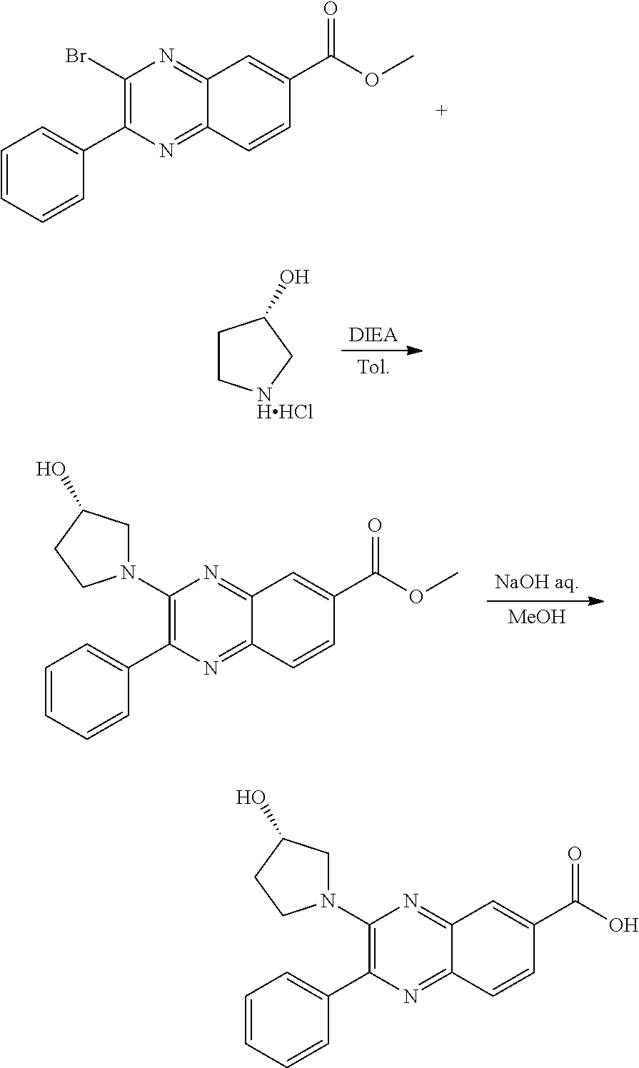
C1(Br)=C(C2=CC=CC=C2)N=C2C(=N1)C=C(C(OC)=O)C=C2.C1(N2CC(O)CC2)=C(C2=CC=CC=C2)N=C2C(=N1)C=C(C(O)=O)C=C2.[Tol].[DIEA].C1C[NHHCl]CC1O.[NaOH aq].[MeOH].C1(N2CC(O)CC2)=C(C2=CC=CC=C2)N=C2C(=N1)C=C(C(OC)=O)C=C2
